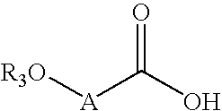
[R3O][A]C(O)=O
